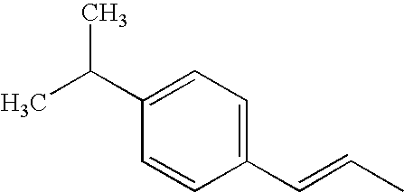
C1(C=CC)=CC=C(C(C)C)C=C1
